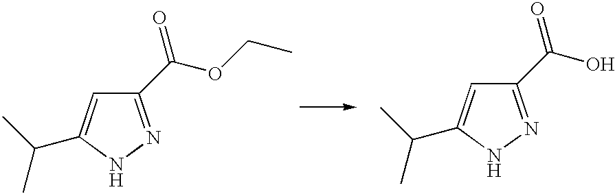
C1=C(C(C)C)NN=C1C(=O)OCC.C1=C(C(C)C)NN=C1C(=O)O
